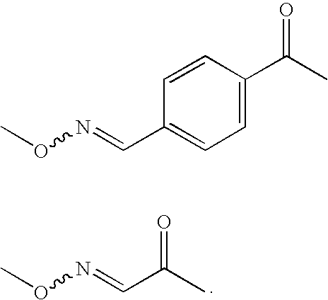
C(C=NOC)(C)=O.C1=C(C(C)=O)C=CC(C=NOC)=C1
